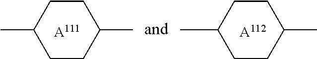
[A111].[A112].CC1CCC(C)CC1.C1(C)CCC(C)CC1
